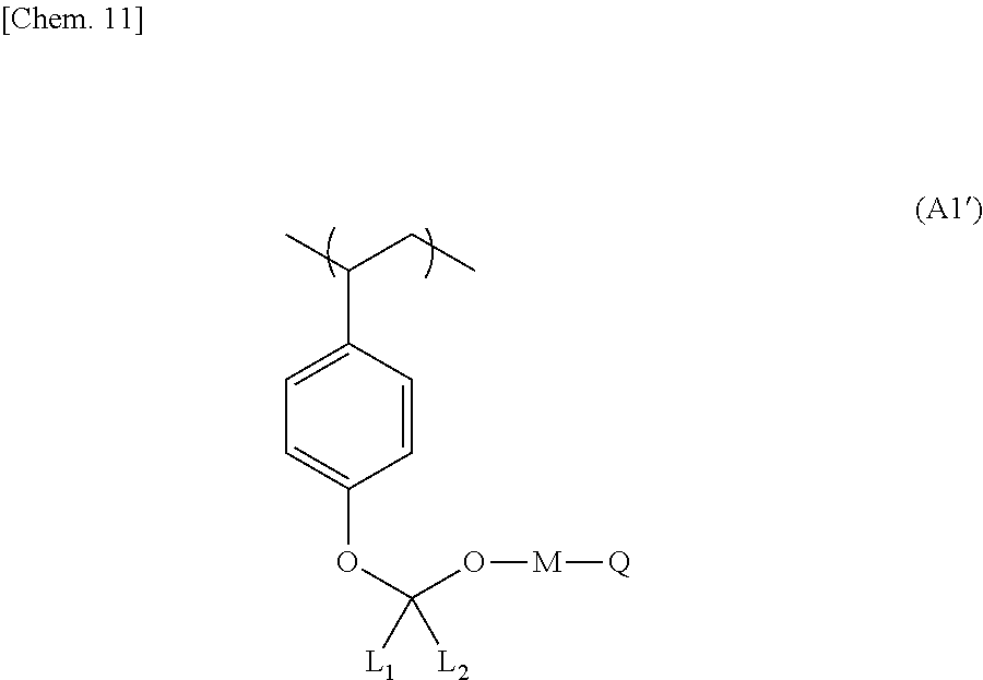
CC(CC)C1=CC=C(OC(O[M][Q])([L1])[L2])C=C1
